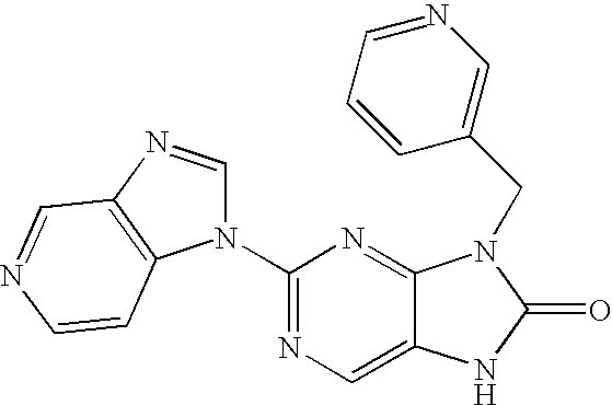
C12=CN=C(N3C=NC4=C3C=CN=C4)N=C1N(CC1=CN=CC=C1)C(=O)N2
